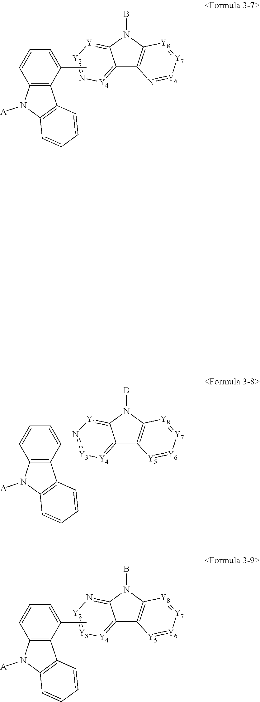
C12=[Y4]N=[Y2][Y1]=C1N(B)C1=C2N=[Y6][Y7]=[Y8]1.CC1=CC=CC2=C1C1=C(N2[A])C=CC=C1.C12=[Y4][Y3]=N[Y1]=C1N(B)C1=C2[Y5]=[Y6][Y7]=[Y8]1.CC1=CC=CC2=C1C1=C(N2[A])C=CC=C1.C12=[Y4][Y3]=[Y2]N=C1N(B)C1=C2[Y5]=[Y6][Y7]=[Y8]1.CC1=CC=CC2=C1C1=C(N2[A])C=CC=C1
